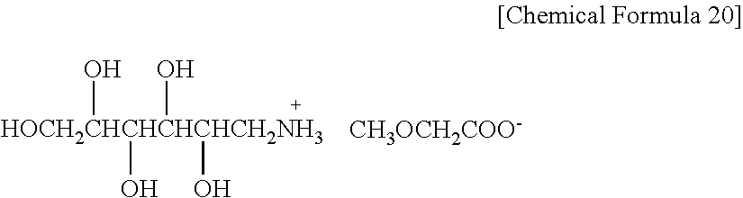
[HOCH2CHCHCHCHCH2NH3](O)(O)(O)O.[CH3OCH2COO-]
